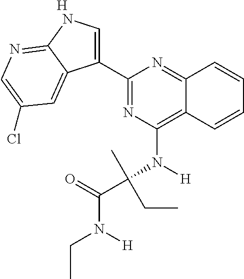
C1(C2=CNC3=NC=C(Cl)C=C23)=NC(N(C(C(=O)N(CC)[H])(C)CC)[H])=C2C(=N1)C=CC=C2.[H]
